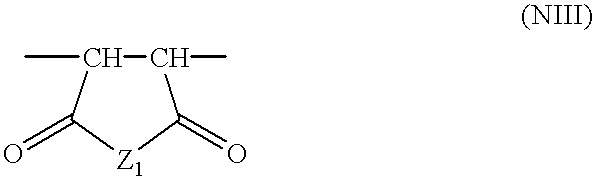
C1(C)C(C)C(=O)[Z1]C1=O
